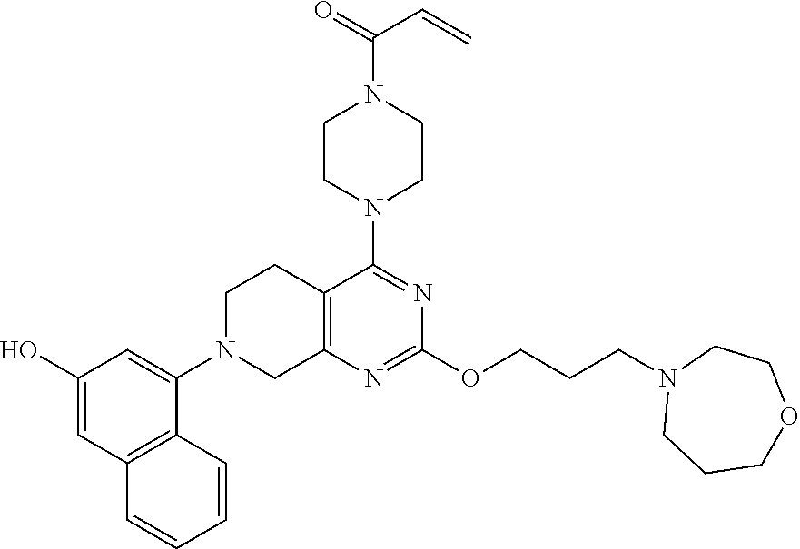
C1(O)=CC2=C(C(N3CC4=C(CC3)C(N3CCN(C(=O)C=C)CC3)=NC(OCCCN3CCCOCC3)=N4)=C1)C=CC=C2
